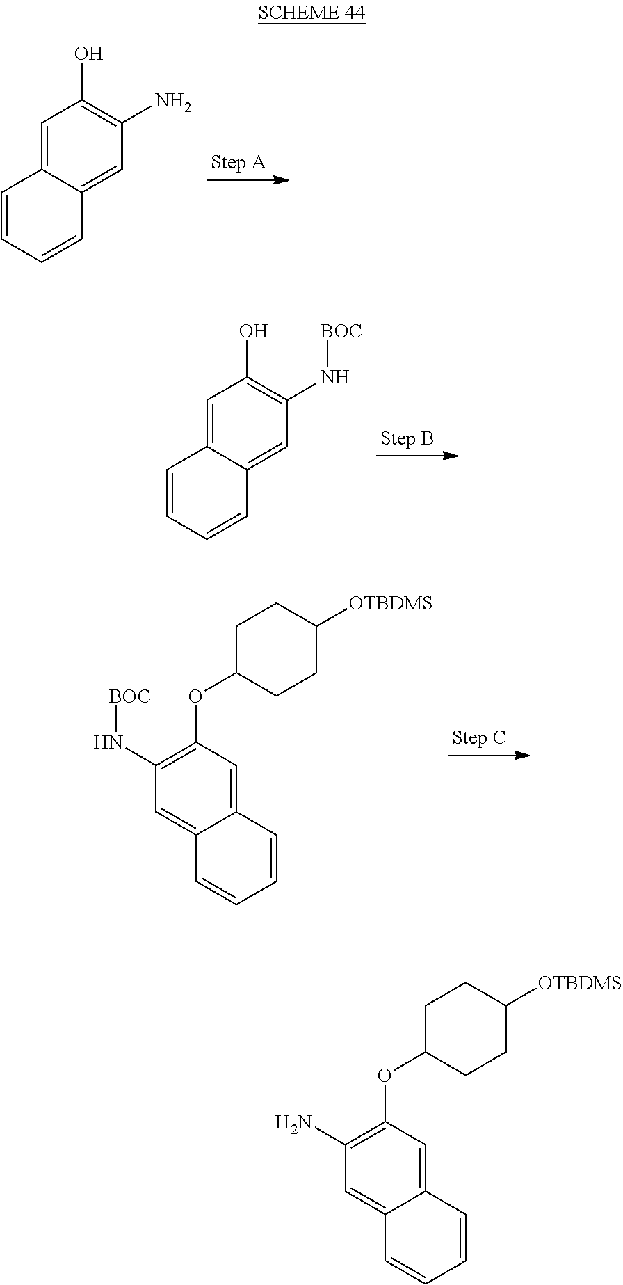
C1=C2C(=CC(N)=C1O)C=CC=C2.C1=C2C(=CC(N[BOC])=C1O)C=CC=C2.C1(N[BOC])=C(OC2CCC([OTBDMS])CC2)C=C2C(=C1)C=CC=C2.C1(N)=C(OC2CCC([OTBDMS])CC2)C=C2C(=C1)C=CC=C2
